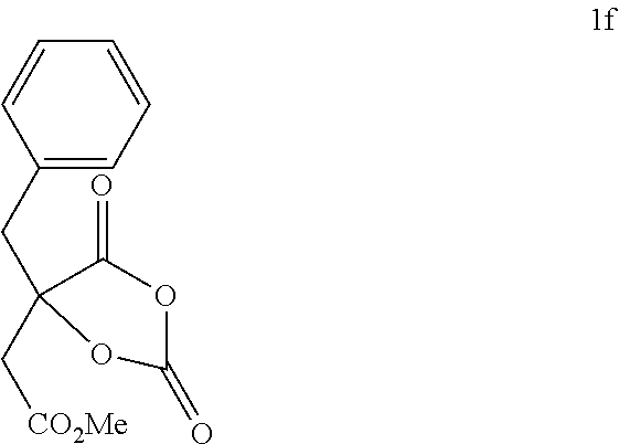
C1(C[CO2Me])(CC2=CC=CC=C2)C(=O)OC(=O)O1
